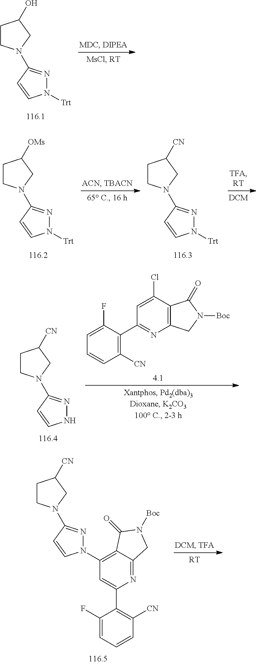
C1(F)=CC=CC([CN])=C1C1=CC(N2N=C(N3CCC([CN])C3)C=C2)=C2C(=N1)CN([Boc])C2=O.[RT].C1=C(Cl)C2=C(N=C1C1=C([CN])C=CC=C1F)CN([Boc])C2=O.N1N=C(N2CCC([CN])C2)C=C1.N1([Trt])N=C(N2CCC(O)C2)C=C1.N1([Trt])N=C(N2CCC([OMs])C2)C=C1.N1([Trt])N=C(N2CCC([CN])C2)C=C1
